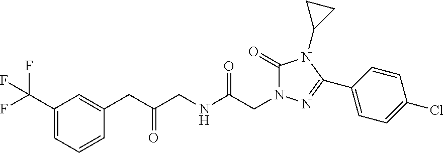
C1(C(F)(F)F)=CC=CC(CC(CNC(CN2C(=O)N(C3CC3)C(C3=CC=C(Cl)C=C3)=N2)=O)=O)=C1
